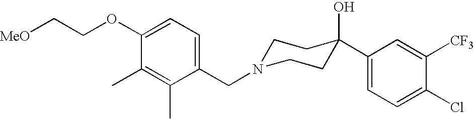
C1(CN2CCC(O)(C3=CC=C(Cl)C([CF3])=C3)CC2)=CC=C(OCC[MeO])C(C)=C1C
